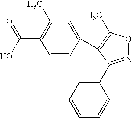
N1=C(C2=CC=CC=C2)C(C2=CC(C)=C(C(O)=O)C=C2)=C(C)O1
